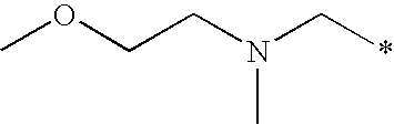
COCCN(C*)C
